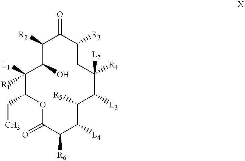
C1([R2])C(O)C([L1])([R1])C(CC)OC(=O)C([R6])C([L4])C([R5])C([L3])C([L2])([R4])CC([R3])C1=O
